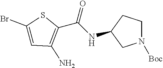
C1N([Boc])CCC1NC(=O)C1=C(N)C=C(Br)S1
